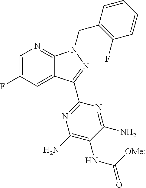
C1=C(F)C=C2C(=N1)N(CC1=C(F)C=CC=C1)N=C2C1=NC(N)=C(NC(=O)[OMe])C(N)=N1
